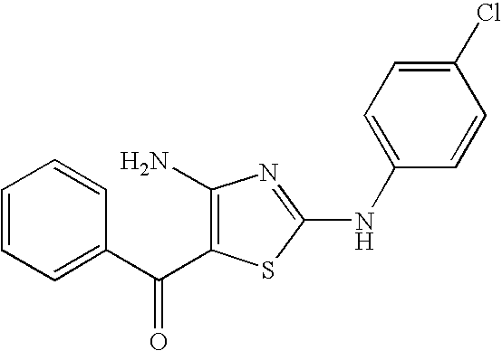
C1=CC=C(C(=O)C2=C(N)N=C(NC3=CC=C(Cl)C=C3)S2)C=C1
